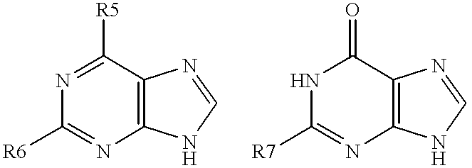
N1C([R7])=NC2=C(C1=O)N=CN2.N1=C([R5])C2=C(N=C1[R6])NC=N2
